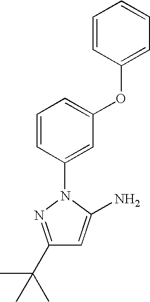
C1=CC(OC2=CC=CC(N3N=C(C(C)(C)C)C=C3N)=C2)=CC=C1
